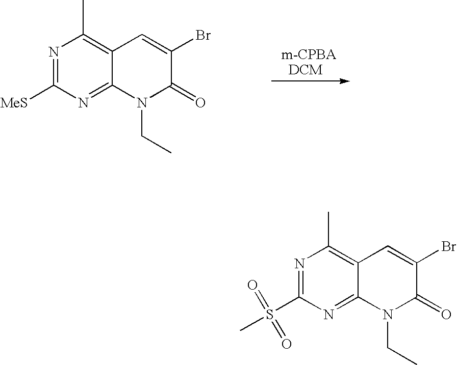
N1=C([MeS])N=C2C(=C1C)C=C(Br)C(=O)N2CC.N1=C(S(C)(=O)=O)N=C2C(=C1C)C=C(Br)C(=O)N2CC
